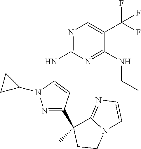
N1=C(NC2=CC(C3(C)C4=NC=CN4CC3)=NN2C2CC2)N=C(NCC)C(C(F)(F)F)=C1
